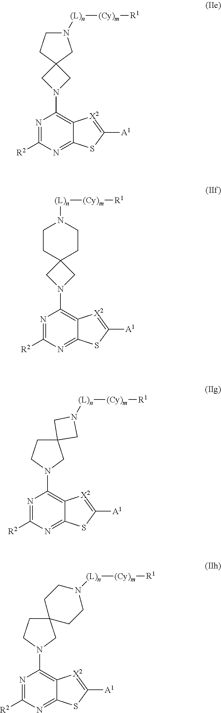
N1=C([R2])N=C2C(=C1N1CC3(CN([(L)n][(Cy)m][R1])CC3)C1)[X2]=C([A1])S2.N1=C([R2])N=C2C(=C1N1CC3(C1)CCN([(L)n][(Cy)m][R1])CC3)[X2]=C([A1])S2.N1=C([R2])N=C2C(=C1N1CC3(CC1)CN([(L)n][(Cy)m][R1])C3)[X2]=C([A1])S2.N1=C([R2])N=C2C(=C1N1CC3(CC1)CCN([(L)n][(Cy)m][R1])CC3)[X2]=C([A1])S2
